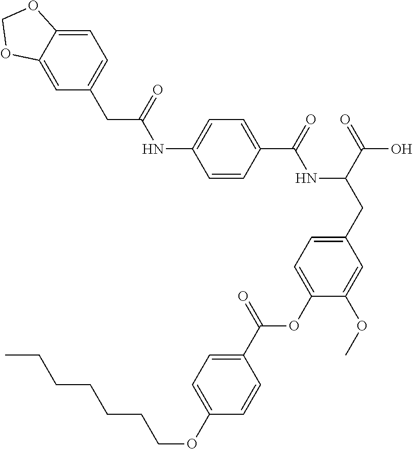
C1=CC(C(=O)NC(CC2=CC=C(OC(C3=CC=C(OCCCCCCC)C=C3)=O)C(OC)=C2)C(=O)O)=CC=C1NC(=O)CC1=CC=C2C(=C1)OCO2
